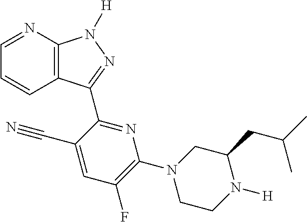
C12=C(N=CC=C1)N([H])N=C2C1=NC(N2CCN([H])C(CC(C)C)C2)=C(F)C=C1C#N
